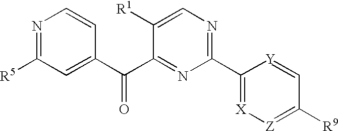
C1(C2=NC=C([R1])C(C(C3=CC([R5])=NC=C3)=O)=N2)=[X][Z]=C([R9])C=[Y]1
